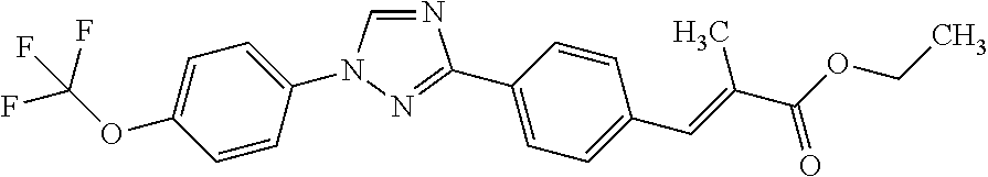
C1=NC(C2=CC=C(C=C(C)C(OCC)=O)C=C2)=NN1C1=CC=C(OC(F)(F)F)C=C1
